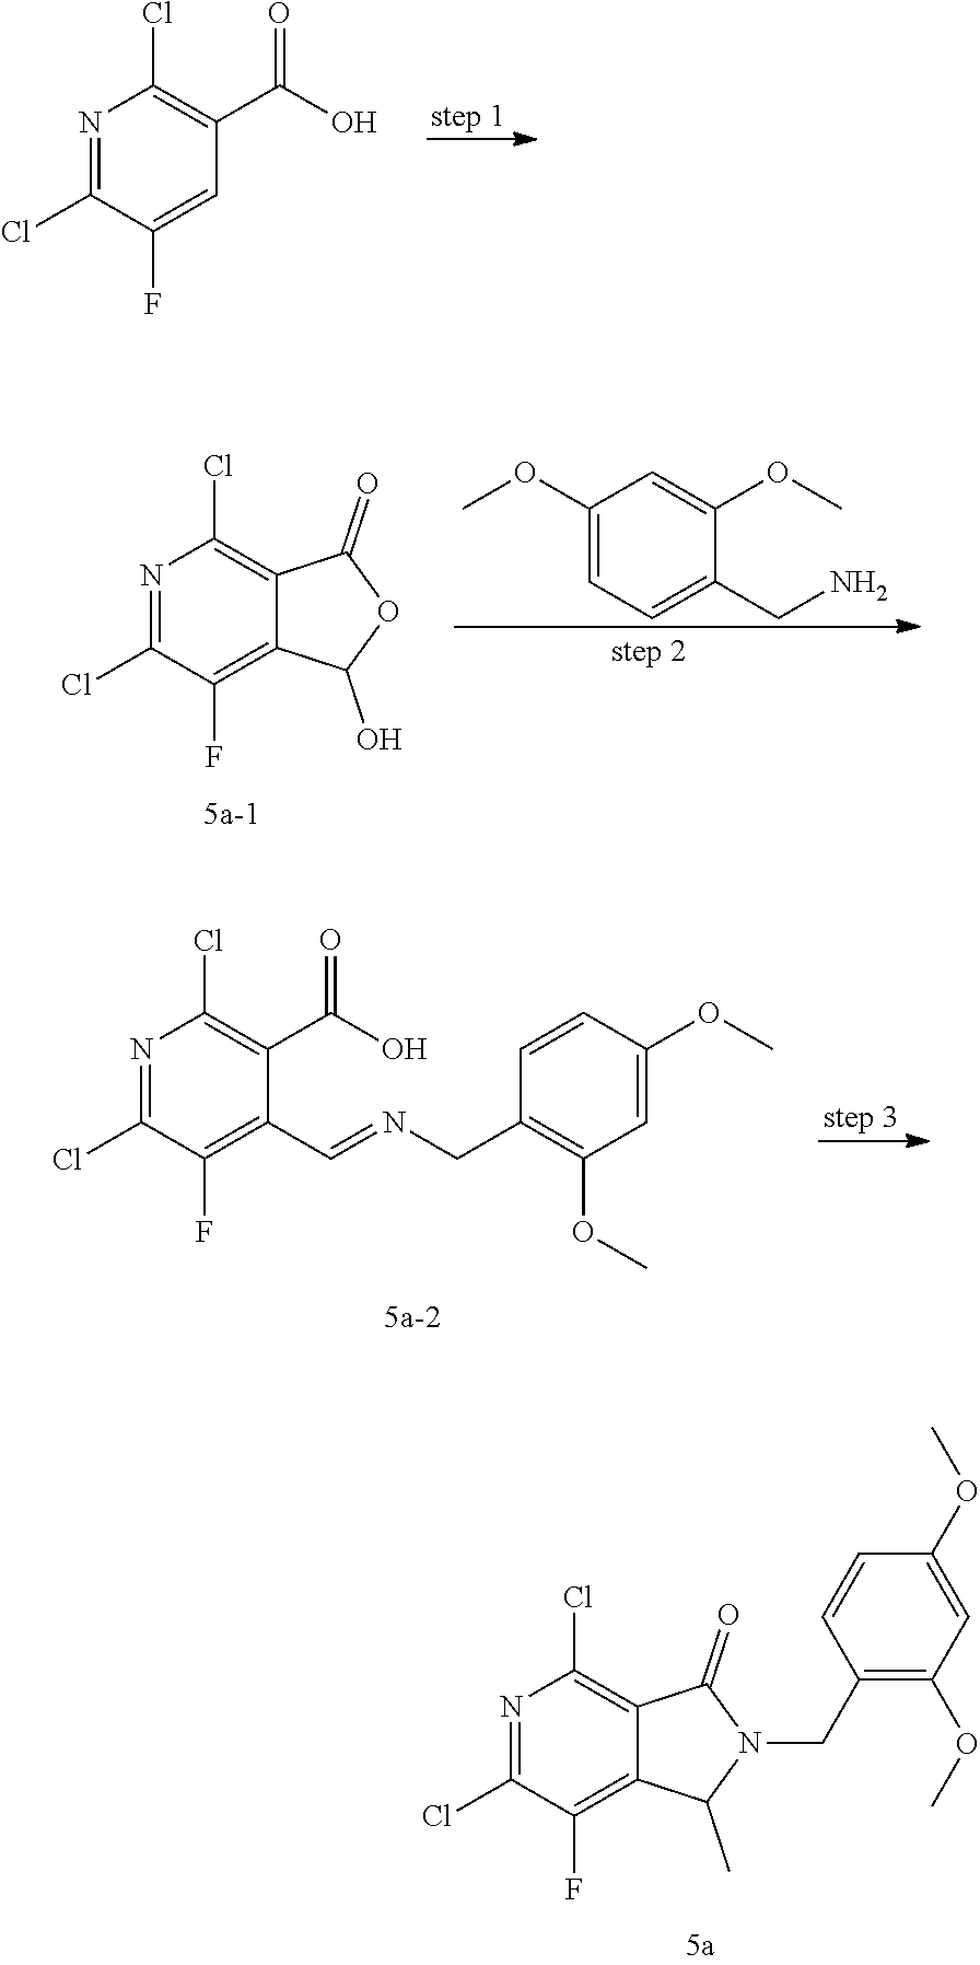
N1=C(Cl)C(F)=CC(C(O)=O)=C1Cl.N1=C(Cl)C(F)=C2C(=C1Cl)C(=O)OC2O.C1(OC)=CC=C(CN)C(OC)=C1.N1=C(Cl)C(F)=C(C=NCC2=C(OC)C=C(OC)C=C2)C(C(O)=O)=C1Cl.N1=C(Cl)C(F)=C2C(=C1Cl)C(=O)N(CC1=C(OC)C=C(OC)C=C1)C2C
